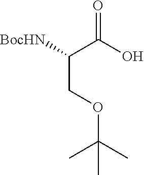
[BocHN]C(C(O)=O)COC(C)(C)C
